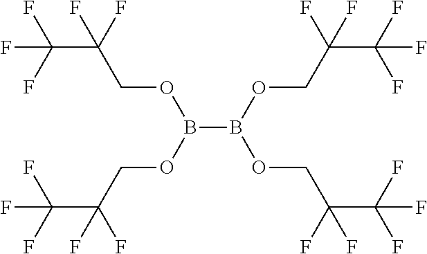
B(B(OCC(C(F)(F)F)(F)F)OCC(C(F)(F)F)(F)F)(OCC(C(F)(F)F)(F)F)OCC(C(F)(F)F)(F)F
